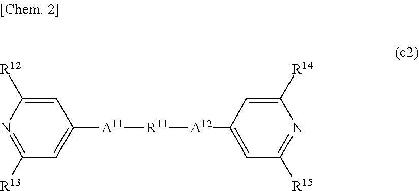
C1([A11][R11][A12]C2=CC([R15])=NC([R14])=C2)=CC([R13])=NC([R12])=C1
